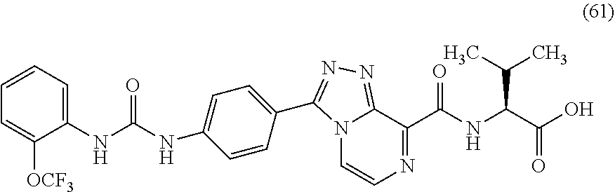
C1(NC(NC2=CC=C(C3=NN=C4C(C(=O)NC(C(O)=O)C(C)C)=NC=CN43)C=C2)=O)=CC=CC=C1[OCF3]
